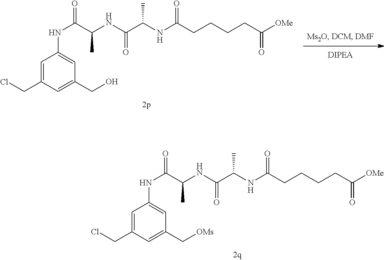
C(C(NC(C(=O)NC1=CC(C[OMs])=CC(CCl)=C1)C)=O)(C)NC(CCCCC([OMe])=O)=O.C(C(NC(C(=O)NC1=CC(CO)=CC(CCl)=C1)C)=O)(C)NC(CCCCC([OMe])=O)=O
